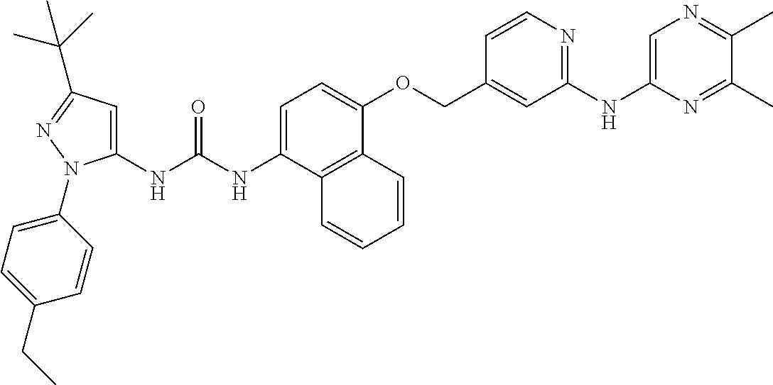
N(C(NC1=CC(C(C)(C)C)=NN1C1=CC=C(CC)C=C1)=O)C1=CC=C(OCC2=CC(NC3=CN=C(C)C(C)=N3)=NC=C2)C2=C1C=CC=C2
